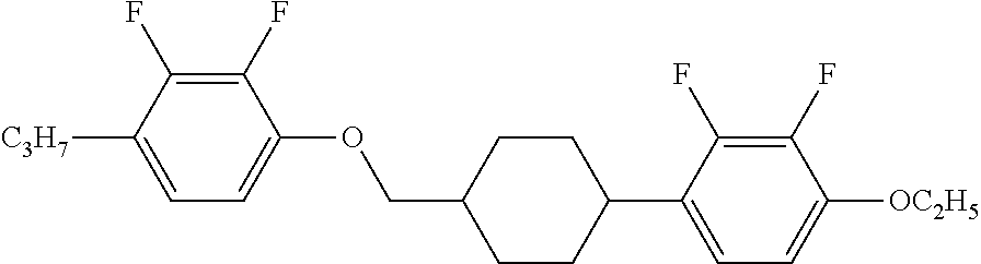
C1(F)=C(F)C([C3H7])=CC=C1OCC1CCC(C2=CC=C([OC2H5])C(F)=C2F)CC1
